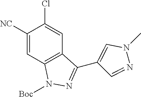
ClC1=CC2=C(C=C1[NC])N([Boc])N=C2C1=CN(C)N=C1
